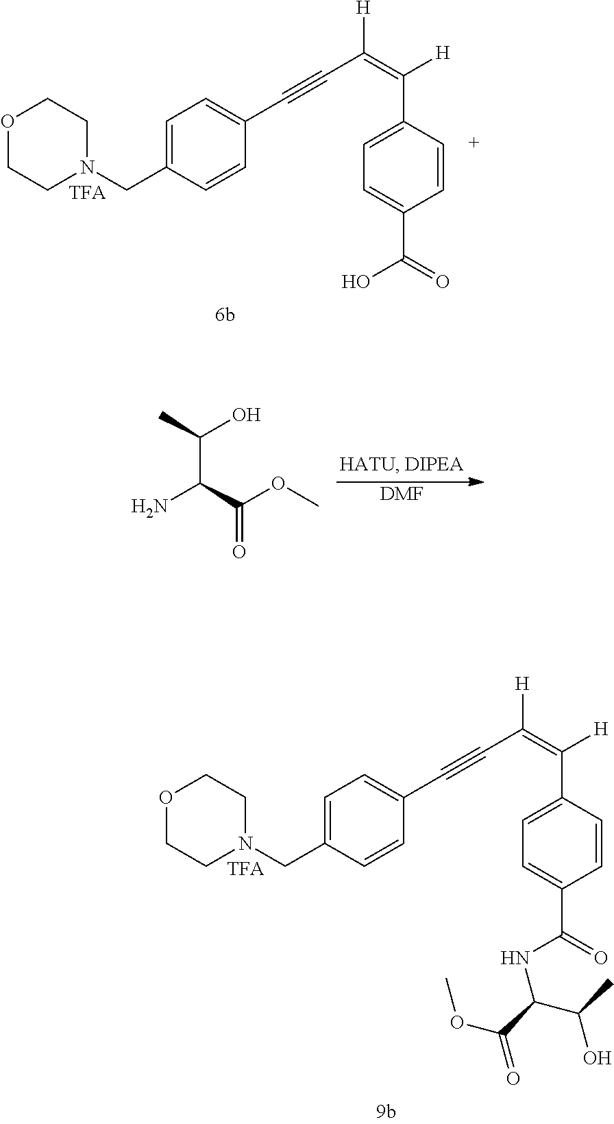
[DMF].NC(C(OC)=O)C(O)C.N1(CC2=CC=C(C#CC(=C([H])C3=CC=C(C(=O)O)C=C3)[H])C=C2)CCOCC1.N1(CC2=CC=C(C#CC(=C([H])C3=CC=C(C(=O)NC(C(OC)=O)C(C)O)C=C3)[H])C=C2)CCOCC1
